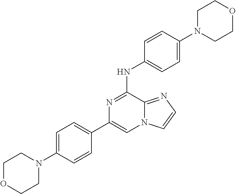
C1(C2=CC=C(N3CCOCC3)C=C2)=CN2C(=NC=C2)C(NC2=CC=C(N3CCOCC3)C=C2)=N1
